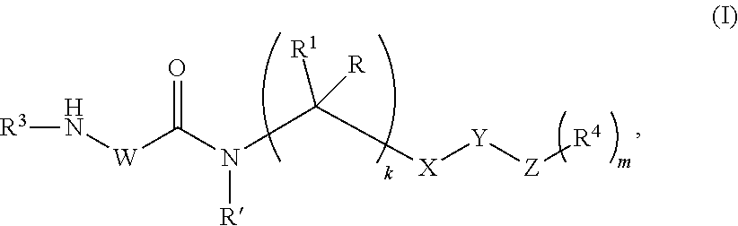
[W](C(N(C([X][Y][Z][R4])([R1])[R])[R])=O)N[R3]
